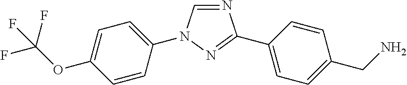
N1=CN(C2=CC=C(OC(F)(F)F)C=C2)N=C1C1=CC=C(CN)C=C1
